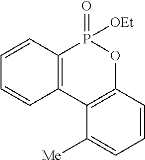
C1=CC2=C(C=C1)P(=O)([OEt])OC1=C2C([Me])=CC=C1
